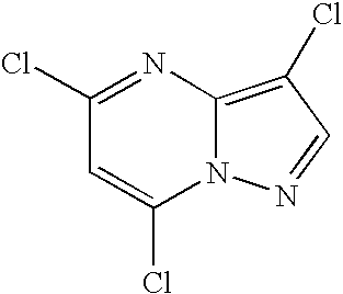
N12C(=C(Cl)C=N1)N=C(Cl)C=C2Cl
